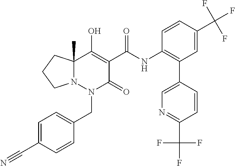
C1=C(C#N)C=CC(CN2C(=O)C(C(=O)NC3=C(C4=CN=C(C(F)(F)F)C=C4)C=C(C(F)(F)F)C=C3)=C(O)C3(C)N2CCC3)=C1
